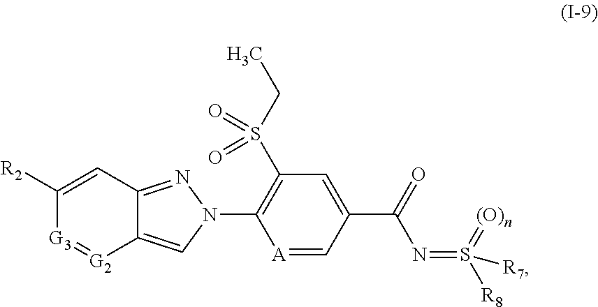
[A]1=CC(C(=O)N=S([R8])(=[(O)n])[R7])=CC(S(CC)(=O)=O)=C1N1C=C2[G2]=[G3]C([R2])=CC2=N1
